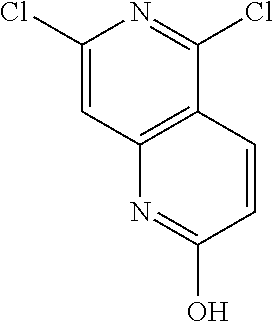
C1(Cl)=CC2=C(C(Cl)=N1)C=CC(O)=N2
